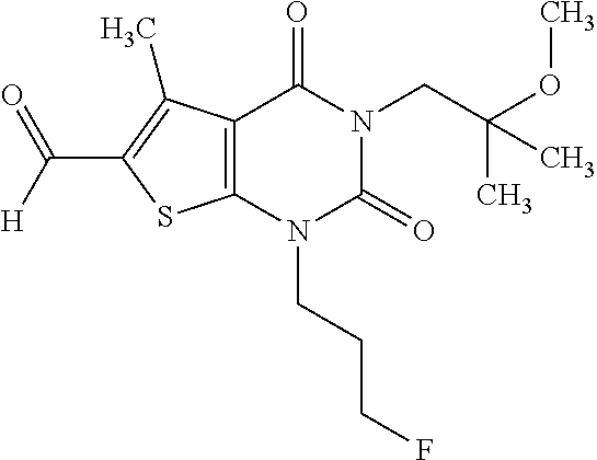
C12=C(N(CCCF)C(=O)N(CC(OC)(C)C)C1=O)SC(C([H])=O)=C2C
